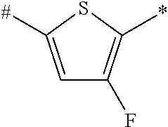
C1=C([#])SC(*)=C1F
